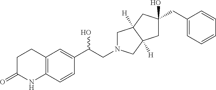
C12=C(C=C(C(O)CN3CC4([H])C([H])(C3)CC(CC3=CC=CC=C3)(O)C4)C=C1)CCC(=O)N2
